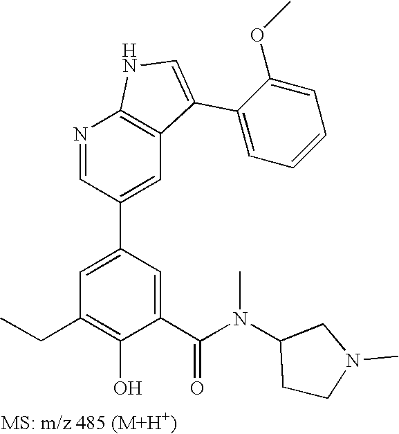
N1=CC(C2=CC(CC)=C(O)C(C(N(C)C3CCN(C)C3)=O)=C2)=CC2=C1NC=C2C1=CC=CC=C1OC
